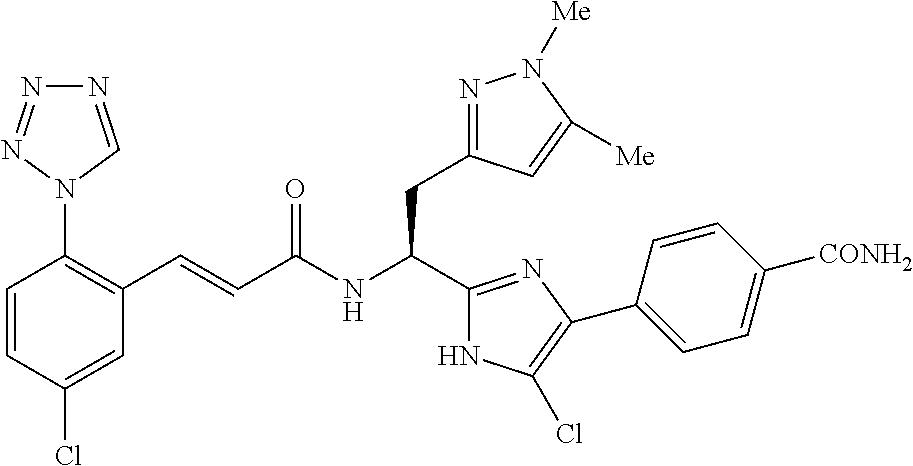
C(NC(CC1=NN([Me])C([Me])=C1)C1=NC(C2=CC=C([CONH2])C=C2)=C(Cl)N1)(=O)C=CC1=C(N2N=NN=C2)C=CC(Cl)=C1
